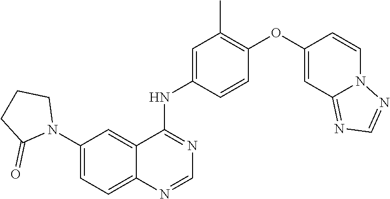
C1(N2CCCC2=O)=CC=C2C(=C1)C(NC1=CC(C)=C(OC3=CC4=NC=NN4C=C3)C=C1)=NC=N2
